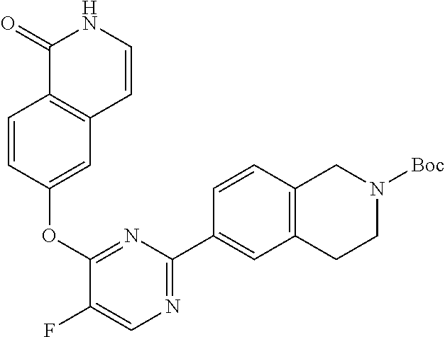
C1(=O)C2=C(C=CN1)C=C(OC1=NC(C3=CC4=C(C=C3)CN([Boc])CC4)=NC=C1F)C=C2
